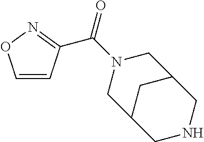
C1=CC(C(N2CC3CC(C2)CNC3)=O)=NO1
